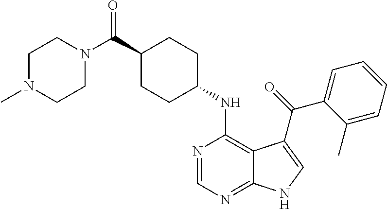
C1(C(N2CCN(C)CC2)=O)CCC(NC2=C3C(=NC=N2)NC=C3C(=O)C2=CC=CC=C2C)CC1
